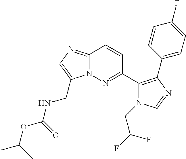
C12=NC=C(CNC(=O)OC(C)C)N1N=C(C1=C(C3=CC=C(F)C=C3)N=CN1CC(F)F)C=C2
